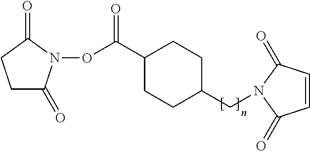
C1(C(ON2C(=O)CCC2=O)=O)CCC(CN2C(=O)C=CC2=O)CC1
